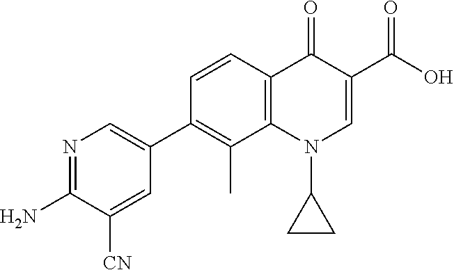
N1=C(N)C([CN])=CC(C2=C(C)C3=C(C=C2)C(=O)C(C(O)=O)=CN3C2CC2)=C1
